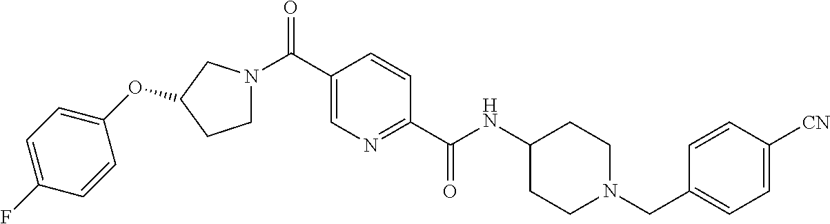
C(C1=CN=C(C(NC2CCN(CC3=CC=C([CN])C=C3)CC2)=O)C=C1)(N1CCC(OC2=CC=C(F)C=C2)C1)=O
